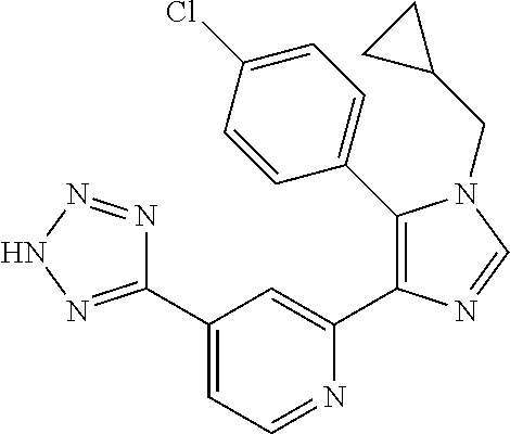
C1(C2=NNN=N2)=CC=NC(C2=C(C3=CC=C(Cl)C=C3)N(CC3CC3)C=N2)=C1
